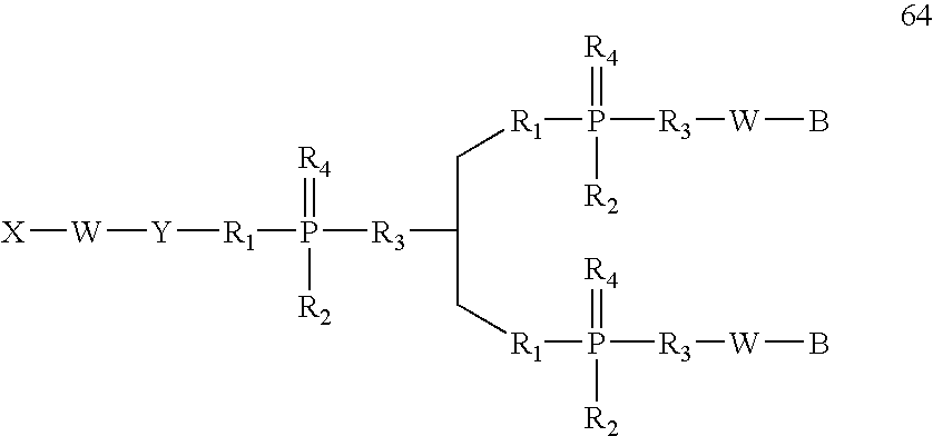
[X][W][Y][R1]P([R3]C(C[R1]P([R3][W]B)(=[R4])[R2])C[R1]P([R3][W]B)(=[R4])[R2])(=[R4])[R2]
